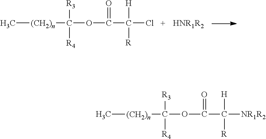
C[(CH2)n]C(OC(C(Cl)([H])[R])=O)([R3])[R4].[HNR1R2].C[(CH2)n]C(OC(C([NR1R2])([H])[R])=O)([R3])[R4]
